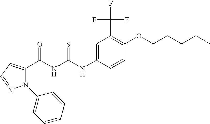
N(C(NC(=O)C1=CC=NN1C1=CC=CC=C1)=S)C1=CC(C(F)(F)F)=C(OCCCCC)C=C1
